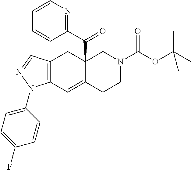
C12=C(C=C3C(C(C4=NC=CC=C4)=O)(C1)CN(C(OC(C)(C)C)=O)CC3)N(C1=CC=C(F)C=C1)N=C2
